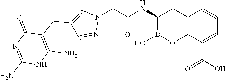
C12=C(C(C(O)=O)=CC=C1)OB(O)C(NC(=O)CN1C=C(CC3=C(N)NC(N)=NC3=O)N=N1)C2
